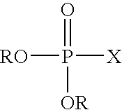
[RO]P(=O)([X])[OR]
